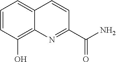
C1=CC(O)=C2C(=C1)C=CC(C(N)=O)=N2
